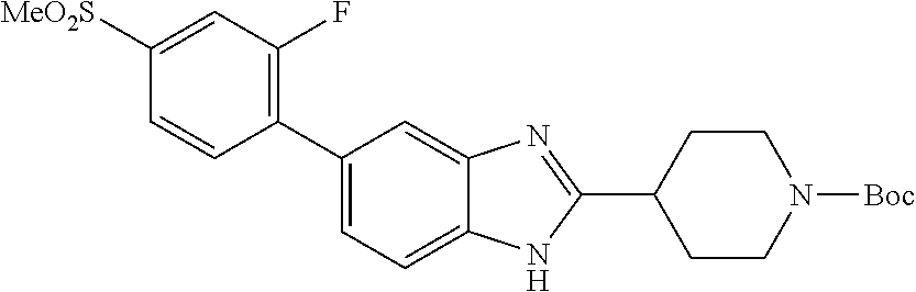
C1([MeO2S])=CC(F)=C(C2=CC=C3C(=C2)N=C(C2CCN([Boc])CC2)N3)C=C1
